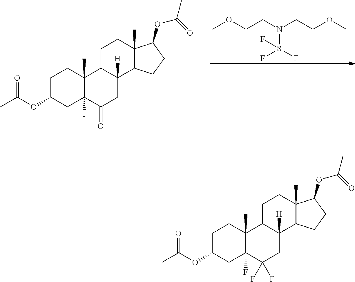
COCCN(CCOC)S(F)(F)F.C1C(OC(C)=O)CC2(F)C(C)(C1)C1C([H])(CC2=O)C2C(C)(CC1)C(OC(=O)C)CC2.C1C(OC(C)=O)CC2(F)C(C)(C1)C1C([H])(CC2(F)F)C2C(C)(CC1)C(OC(=O)C)CC2
